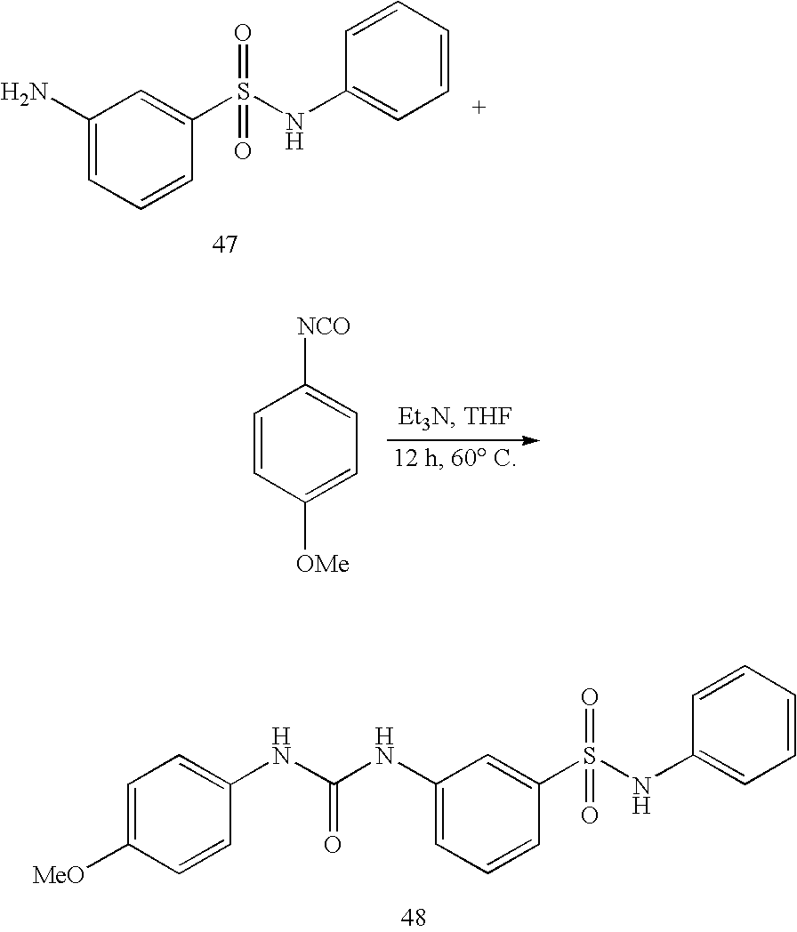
C1(N)=CC=CC(S(NC2=CC=CC=C2)(=O)=O)=C1.C1=CC([OMe])=CC=C1[NCO].C1(NC(NC2=CC=C([MeO])C=C2)=O)=CC=CC(S(NC2=CC=CC=C2)(=O)=O)=C1
